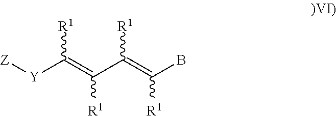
C([R1])(C([R1])=C(B)[R1])=C([Y][Z])[R1]
